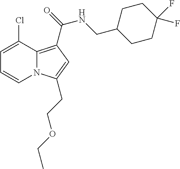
C1=C(Cl)C2=C(C(=O)NCC3CCC(F)(F)CC3)C=C(CCOCC)N2C=C1
